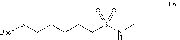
[Boc]NCCCCCS(NC)(=O)=O
